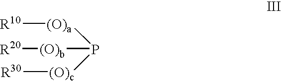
[(O)b](P([(O)a][R10])[(O)c][R30])[R20]
